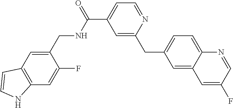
C1=C(CC2=CC(C(=O)NCC3=CC4=C(C=C3F)NC=C4)=CC=N2)C=C2C(=C1)N=CC(F)=C2
